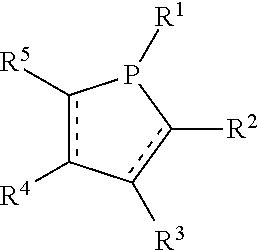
c1([R5])c([R4])-c([R3])c([R2])P1[R1]
